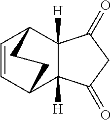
C1=CC2C3([H])C([H])(C1CC2)C(=O)CC3=O
